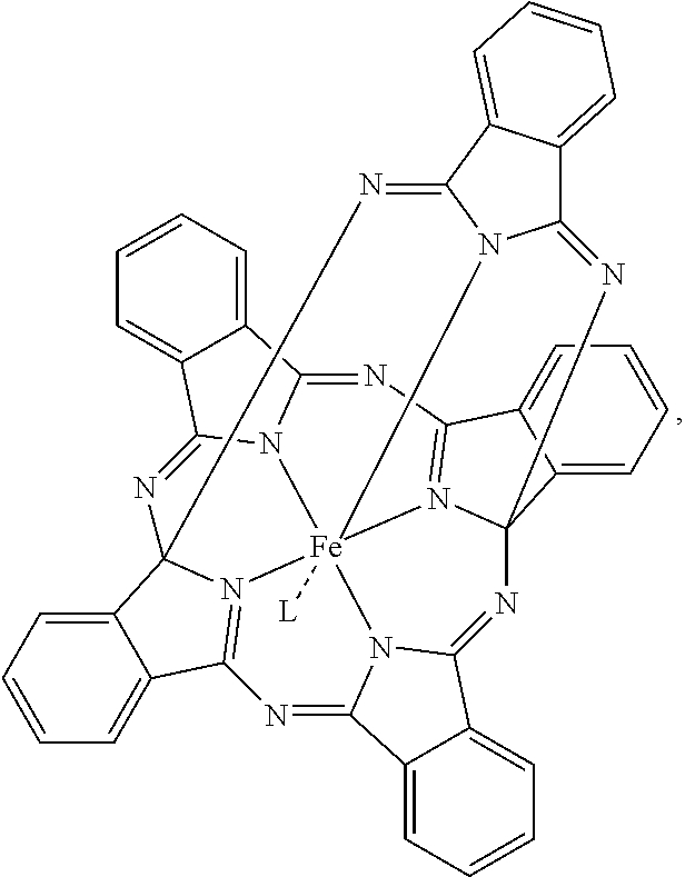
C12=CC=CC=C1C1=NC34C5=CC=CC=C5C5=N3[Fe]367([L])N8C(=NC9(C%10=CC=CC=C%10C(=N93)N=C2N61)N=C1C2=CC=CC=C2C(=N4)N17)C1=CC=CC=C1C8=N5
